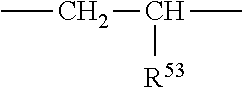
CCC(C)[R53]
